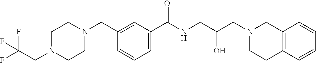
C1(CN2CCN(CC(F)(F)F)CC2)=CC(C(NCC(CN2CCC3=C(C2)C=CC=C3)O)=O)=CC=C1
